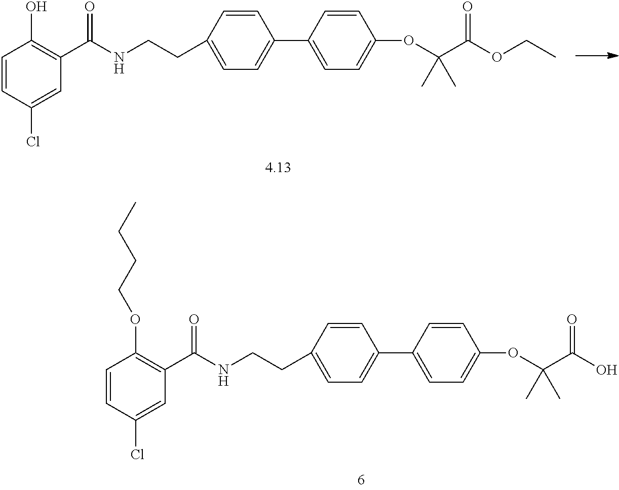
C1=CC(Cl)=CC(C(NCCC2=CC=C(C3=CC=C(OC(C(O)=O)(C)C)C=C3)C=C2)=O)=C1OCCCC.C1=CC(Cl)=CC(C(NCCC2=CC=C(C3=CC=C(OC(C(OCC)=O)(C)C)C=C3)C=C2)=O)=C1O
